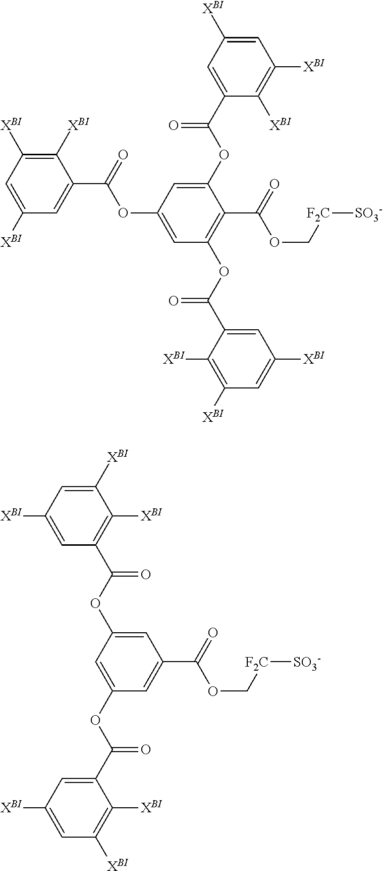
C1([XBI])=C([XBI])C=C([XBI])C=C1C(=O)OC1=CC(OC(C2=CC([XBI])=CC([XBI])=C2[XBI])=O)=C(C(=O)OC[F2C][SO3-])C(OC(C2=CC([XBI])=CC([XBI])=C2[XBI])=O)=C1.C1=C(OC(=O)C2=CC([XBI])=CC([XBI])=C2[XBI])C=C(C(=O)OC[F2C][SO3-])C=C1OC(C1=C([XBI])C([XBI])=CC([XBI])=C1)=O
